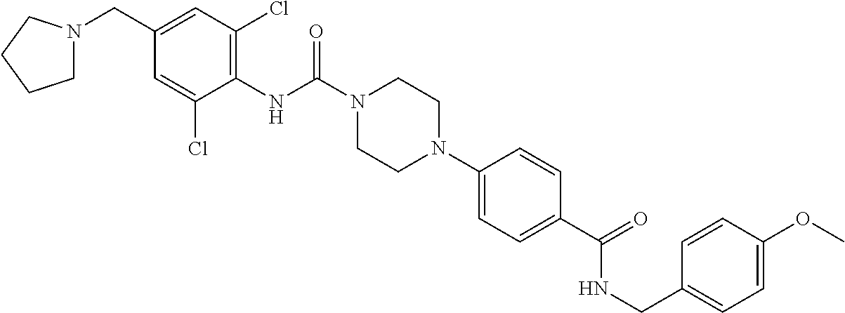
C1N(CC2=CC(Cl)=C(NC(N3CCN(C4=CC=C(C(=O)NCC5=CC=C(OC)C=C5)C=C4)CC3)=O)C(Cl)=C2)CCC1
